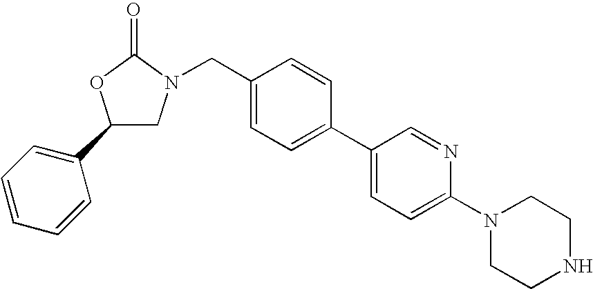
C1(C2=CC=CC=C2)CN(CC2=CC=C(C3=CC=C(N4CCNCC4)N=C3)C=C2)C(=O)O1
